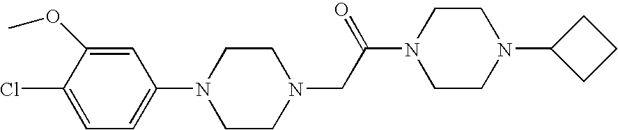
N1(CC(N2CCN(C3CCC3)CC2)=O)CCN(C2=CC=C(Cl)C(OC)=C2)CC1
